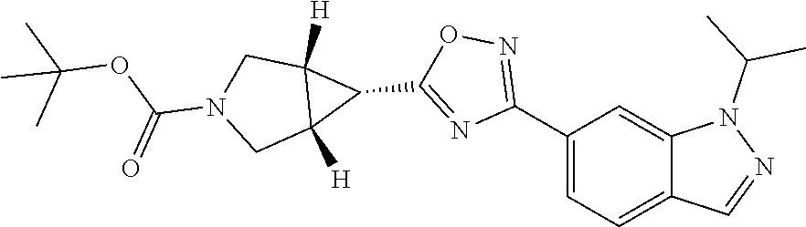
C12=CC=C(C3=NOC(C4C5([H])C4([H])CN(C(OC(C)(C)C)=O)C5)=N3)C=C1N(C(C)C)N=C2
